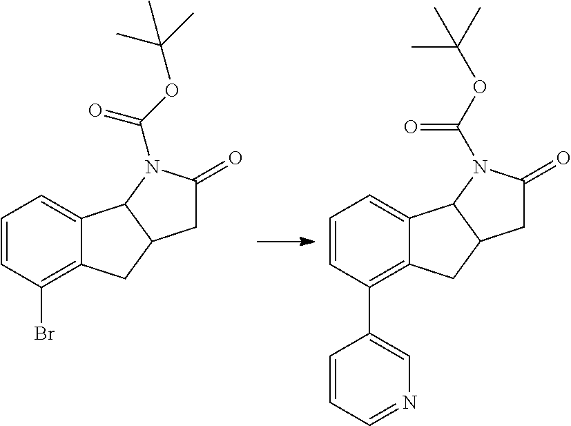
C1=CC(Br)=C2C(=C1)C1C(C2)CC(=O)N1C(OC(C)(C)C)=O.C1=CC(C2=CN=CC=C2)=C2C(=C1)C1C(C2)CC(=O)N1C(OC(C)(C)C)=O
